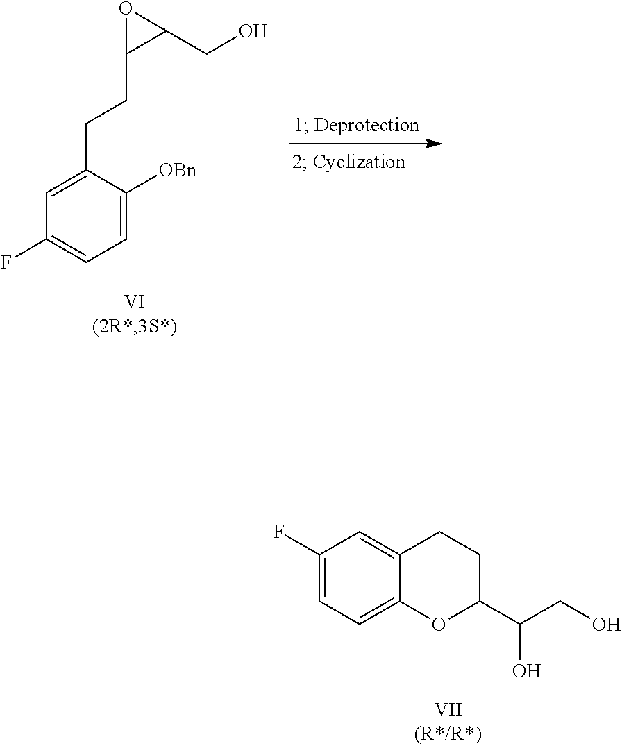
C1=C([OBn])C(CCC2C(CO)O2)=CC(F)=C1.C1(F)=CC=C2C(=C1)CCC(C(CO)O)O2
